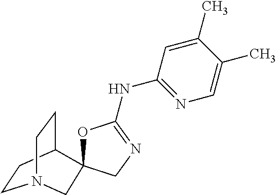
C1CC2CCN1CC21OC(NC2=NC=C(C)C(C)=C2)=NC1
